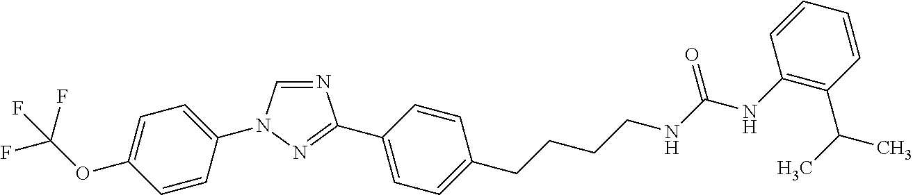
N1=CN(C2=CC=C(OC(F)(F)F)C=C2)N=C1C1=CC=C(CCCCNC(=O)NC2=C(C(C)C)C=CC=C2)C=C1
